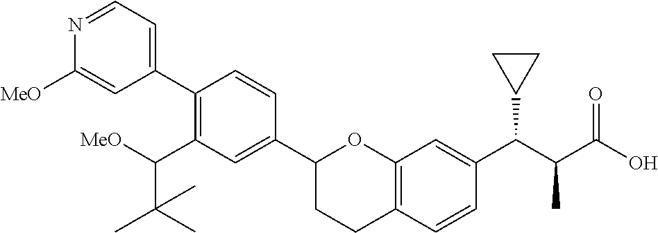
N1=CC=C(C2=C(C([MeO])C(C)(C)C)C=C(C3CCC4=C(O3)C=C(C(C(C(O)=O)C)C3CC3)C=C4)C=C2)C=C1[MeO]
